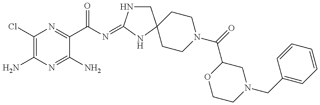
C1(Cl)=C(N)N=C(N)C(C(=O)N=C2NCC3(N2)CCN(C(C2OCCN(CC4=CC=CC=C4)C2)=O)CC3)=N1
